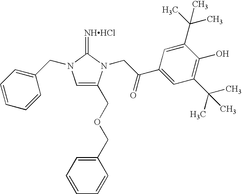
[NHHCl]=C1N(CC2=CC=CC=C2)C=C(COCC2=CC=CC=C2)N1CC(C1=CC(C(C)(C)C)=C(O)C(C(C)(C)C)=C1)=O
